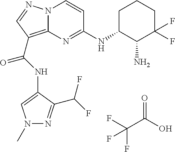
FC(C(O)=O)(F)F.N(C(=O)C1=C2N(N=C1)C=CC(NC1C(N)C(F)(F)CCC1)=N2)C1=CN(C)N=C1C(F)F
